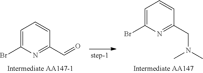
C1=C(Br)N=C(C=O)C=C1.C1=C(Br)N=C(CN(C)C)C=C1
